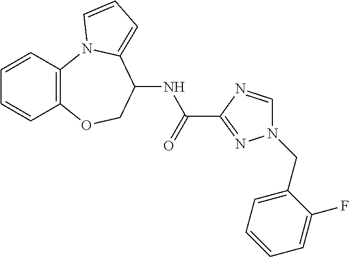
C1=CC2=C(C=C1)OCC(NC(=O)C1=NN(CC3=CC=CC=C3F)C=N1)C1=CC=CN21
